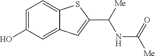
C1=C(O)C=C2C(=C1)SC(C(NC([Me])=O)[Me])=C2
